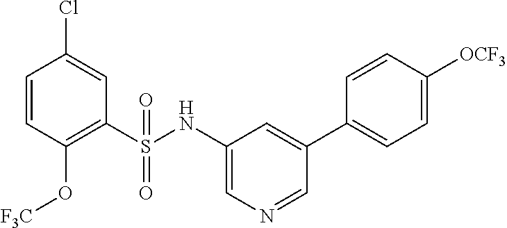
C1(S(NC2=CN=CC(C3=CC=C([OCF3])C=C3)=C2)(=O)=O)=C(O[F3C])C=CC(Cl)=C1
